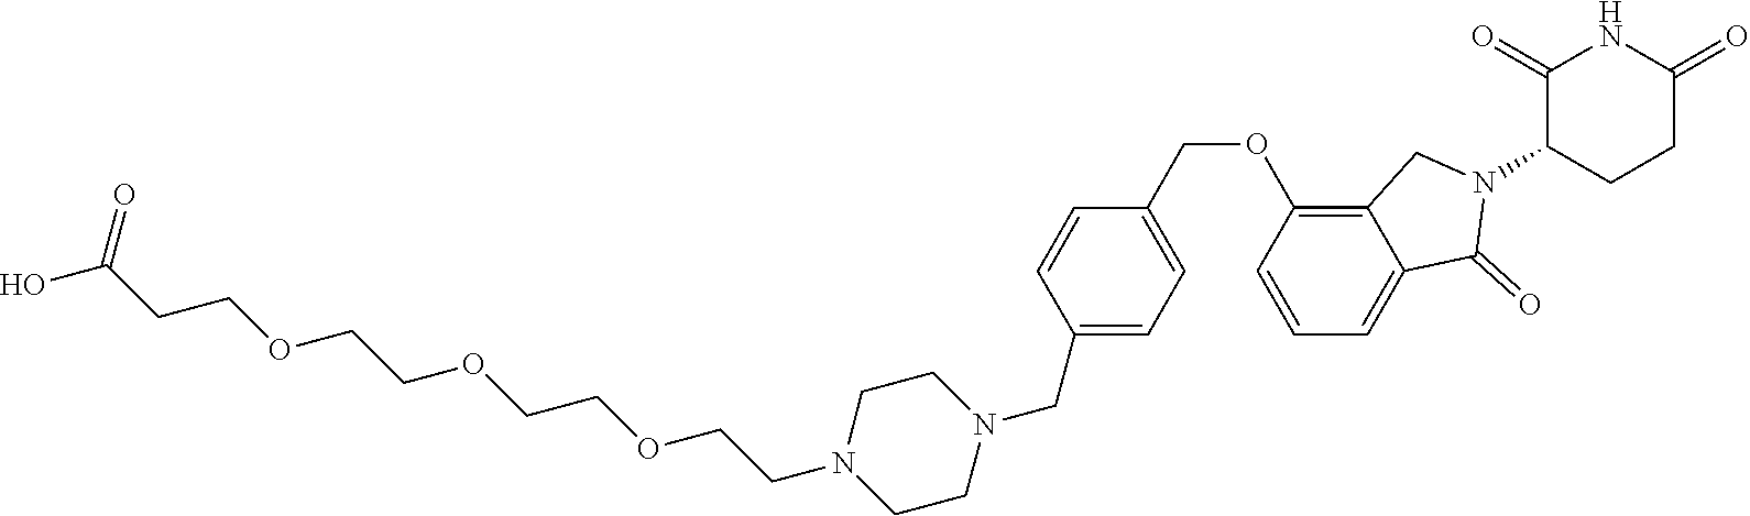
OC(CCOCCOCCOCCN1CCN(CC2=CC=C(COC3=C4C(=CC=C3)C(=O)N(C3CCC(=O)NC3=O)C4)C=C2)CC1)=O
